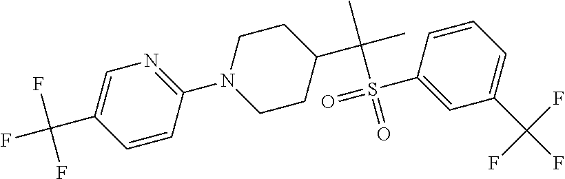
C1=C(C(F)(F)F)C=CC(N2CCC(C(C)(C)S(=O)(C3=CC(C(F)(F)F)=CC=C3)=O)CC2)=N1
